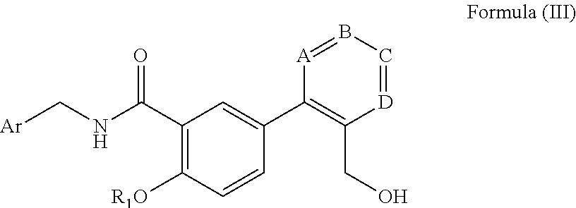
C1(C(=O)NC[Ar])=C([R1O])C=CC(C2=C(CO)[D]=CB=[A]2)=C1
